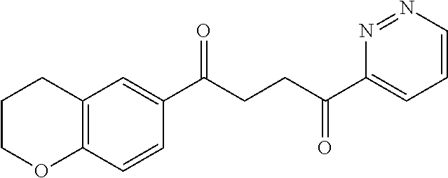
C1(C(CCC(C2=CC=CN=N2)=O)=O)=CC2=C(C=C1)OCCC2
